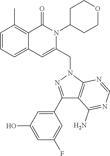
C1=CC=C2C(=C1C)C(=O)N(C1CCOCC1)C(CN1C3=C(C(N)=NC=N3)C(C3=CC(O)=CC(F)=C3)=N1)=C2
